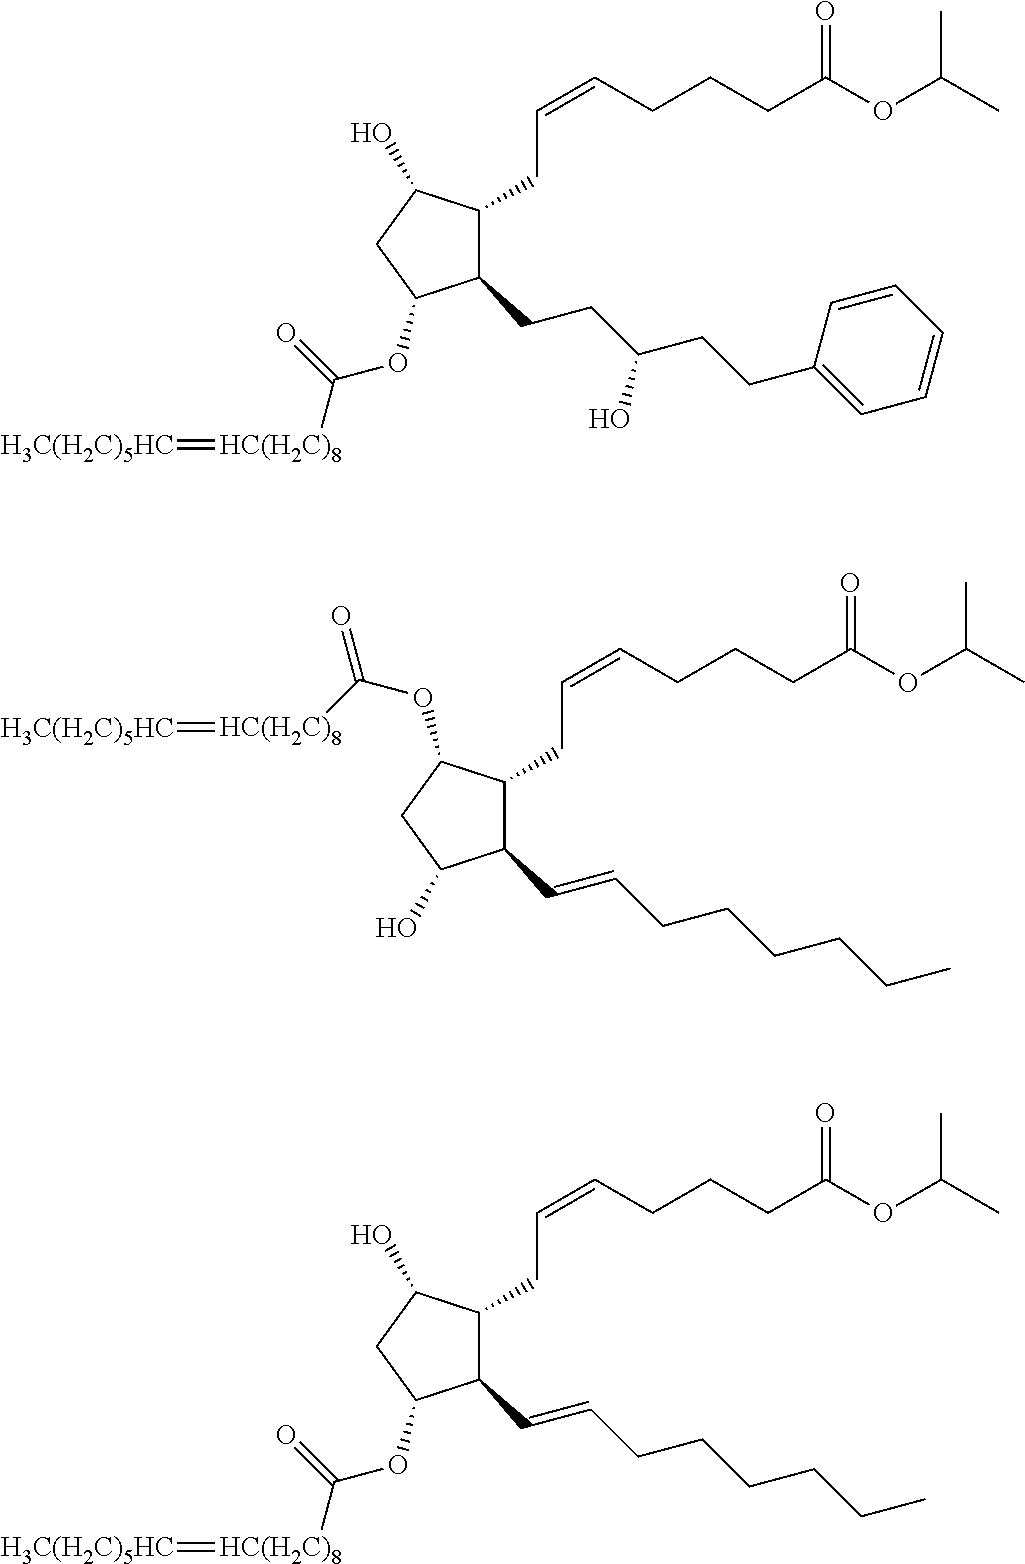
O(C(CCCC=CCC1C(C=CCCCCCC)C(O)CC1OC([HC(H2C)8]=[H3C(H2C)5HC])=O)=O)C(C)C.O(C(CCCC=CCC1C(CCC(CCC2=CC=CC=C2)O)C(OC([HC(H2C)8]=[H3C(H2C)5HC])=O)CC1O)=O)C(C)C.O(C(CCCC=CCC1C(C=CCCCCCC)C(OC([HC(H2C)8]=[H3C(H2C)5HC])=O)CC1O)=O)C(C)C
